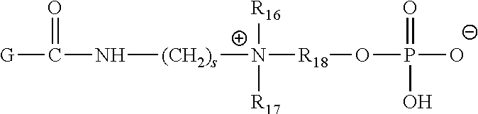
[G]C(=O)N[(CH2)s][N+]([R18]OP([O-])(=O)O)([R16])[R17]
